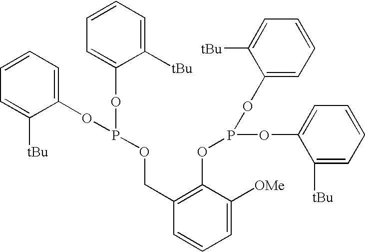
C1=CC=C(OP(OC2=CC=CC=C2[tBu])OCC2=C(OP(OC3=CC=CC=C3[tBu])OC3=CC=CC=C3[tBu])C([OMe])=CC=C2)C([tBu])=C1
